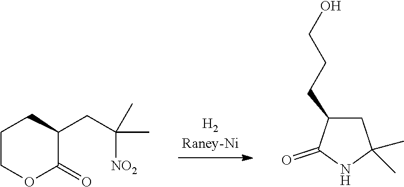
C1CCOC(=O)C1CC(C)([NO2])C.C1C(CCCO)C(=O)NC1(C)C
